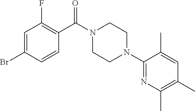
C1=C(Br)C=CC(C(N2CCN(C3=NC(C)=C(C)C=C3C)CC2)=O)=C1F
